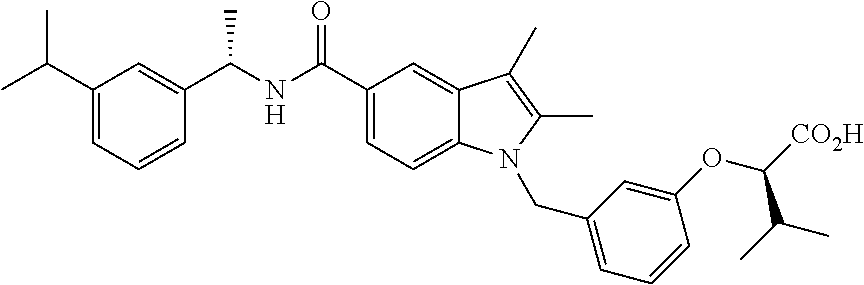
N(C(C1=CC=C2C(=C1)C(C)=C(C)N2CC1=CC=CC(OC([CO2H])C(C)C)=C1)=O)C(C1=CC(C(C)C)=CC=C1)C
